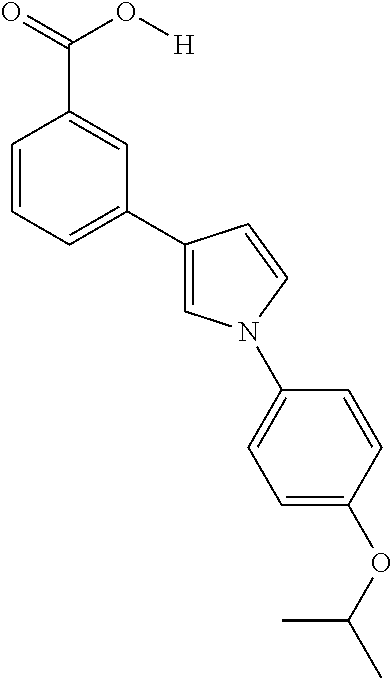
C1=CC=C(C2=CN(C3=CC=C(OC(C)C)C=C3)C=C2)C=C1C(=O)O[H]
